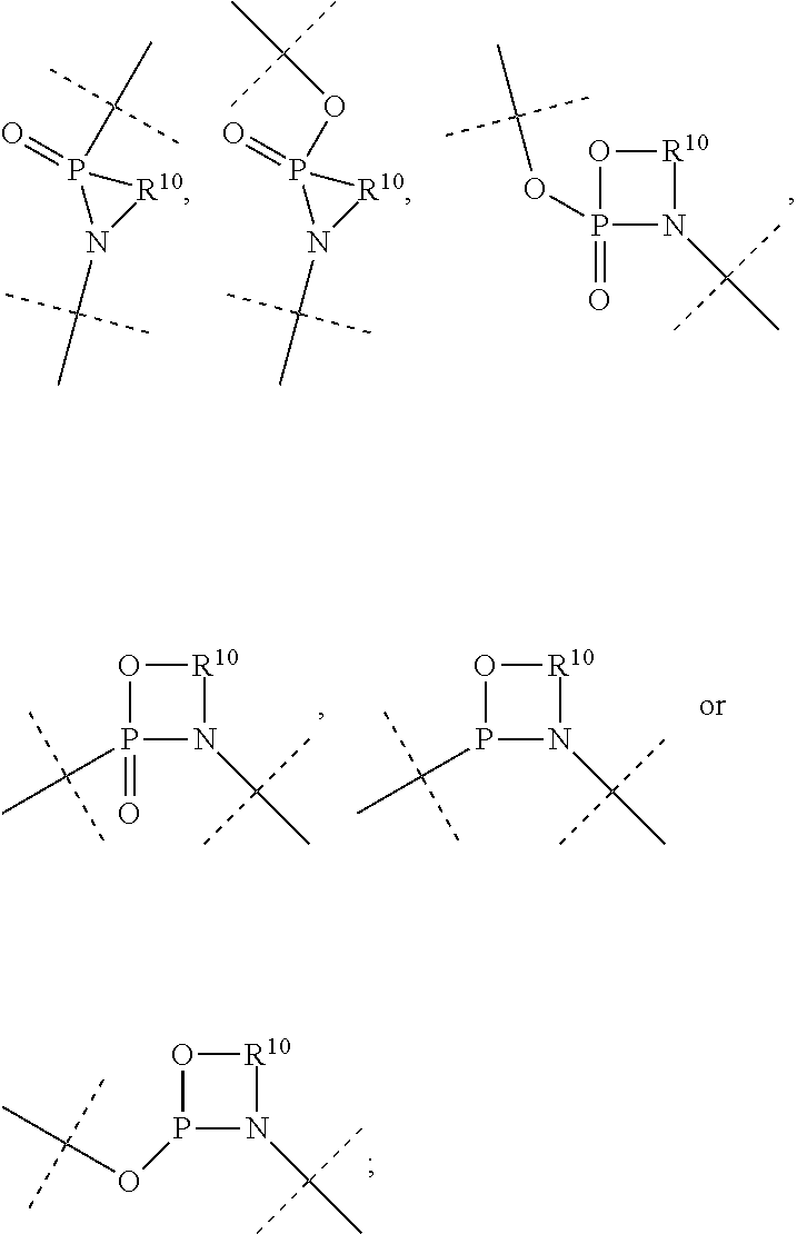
CC(N1[R10]P1(=O)C(C)(C)C)(C)C.CC(N1[R10]P1(=O)OC(C)(C)C)(C)C.O1P(=O)(OC(C)(C)C)N(C(C)(C)C)[R10]1.O1P(=O)(C(C)(C)C)N(C(C)(C)C)[R10]1.O1P(C(C)(C)C)N(C(C)(C)C)[R10]1.O1P(OC(C)(C)C)N(C(C)(C)C)[R10]1
